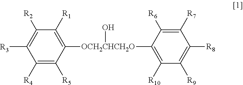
C1([OCH2CHCH2O](C2=C([R10])C([R9])=C([R8])C([R7])=C2[R6])O)=C([R1])C([R2])=C([R3])C([R4])=C1[R5]
